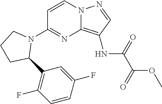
C1=CN2C(=C(NC(C(OC)=O)=O)C=N2)N=C1N1CCCC1C1=C(F)C=CC(F)=C1
